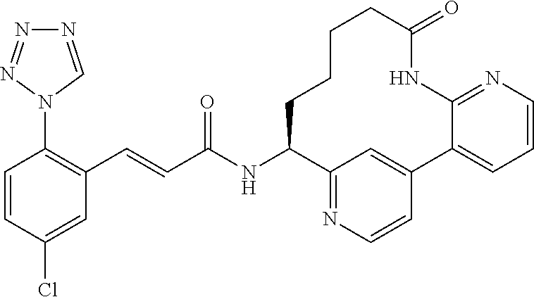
C1=CC(Cl)=CC(C=CC(NC2C3=NC=CC(=C3)C3=CC=CN=C3NC(=O)CCCC2)=O)=C1N1C=NN=N1
